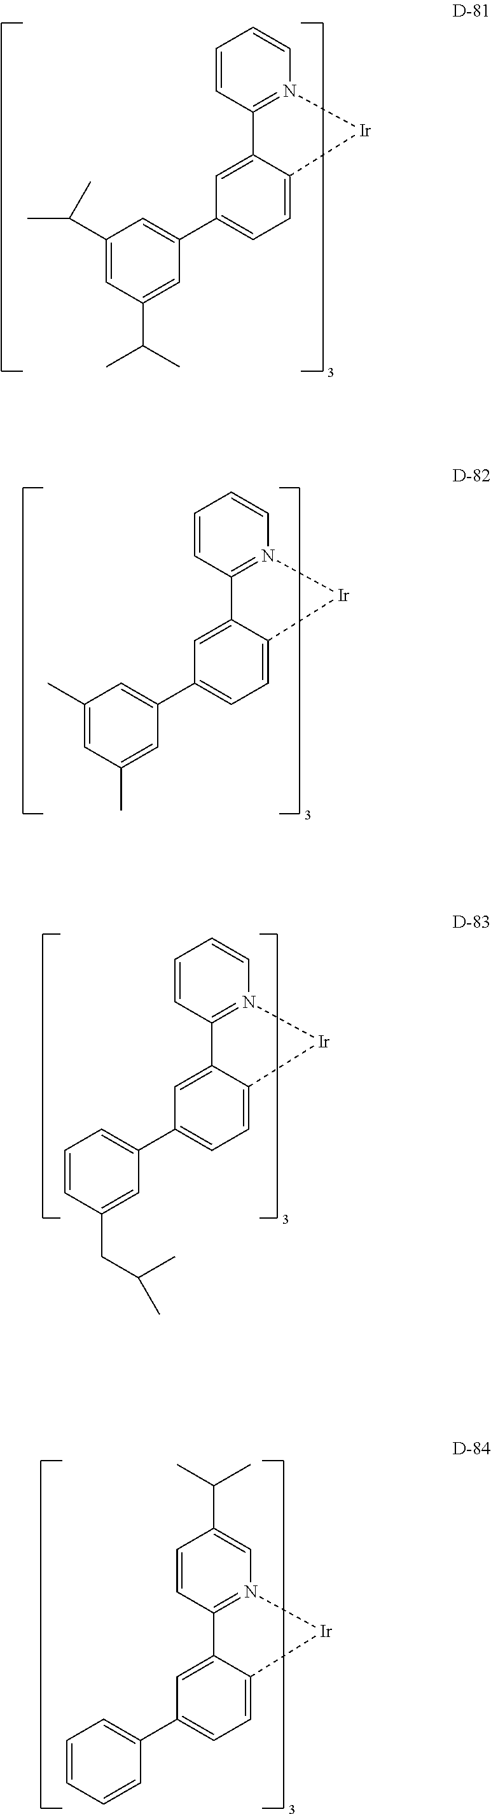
C1=CC2=N(C=C1)[Ir]C1=CC=C(C3=CC(C(C)C)=CC(C(C)C)=C3)C=C21.C1=CC2=N(C=C1)[Ir]C1=CC=C(C3=CC(C)=CC(C)=C3)C=C21.C1=CC2=N(C=C1)[Ir]C1=CC=C(C3=CC=CC(CC(C)C)=C3)C=C21.C1=CC2=N(C=C1C(C)C)[Ir]C1=CC=C(C3=CC=CC=C3)C=C21
